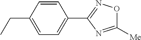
C1=CC(CC)=CC=C1C1=NOC([Me])=N1
